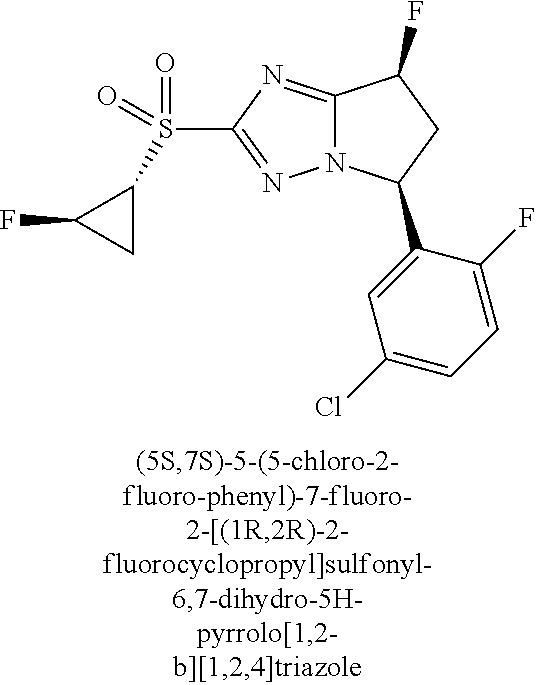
C12=NC(S(C3C(F)C3)(=O)=O)=NN1C(C1=CC(Cl)=CC=C1F)CC2F
